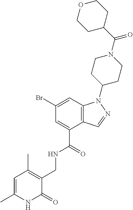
BrC1=CC2=C(C(C(=O)NCC3=C(C)C=C(C)NC3=O)=C1)C=NN2C1CCN(C(C2CCOCC2)=O)CC1
